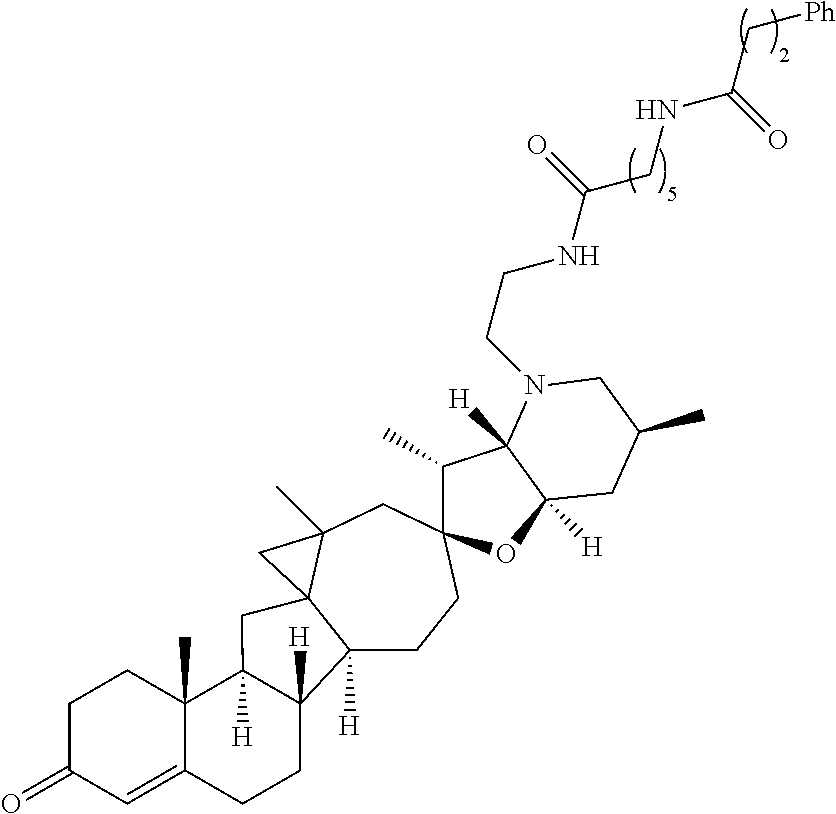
C12([H])CCC3(CC4(C)C1(CC1([H])C5(C)C(=CC(=O)CC5)CCC21[H])C4)C(C)C1([H])C([H])(O3)CC(C)CN1CCNC(CNC(C[Ph])=O)=O
